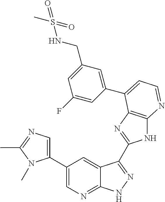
C1(C2=CN=C(C)N2C)=CN=C2C(=C1)C(C1=NC3=C(N1)N=CC=C3C1=CC(CNS(C)(=O)=O)=CC(F)=C1)=NN2
